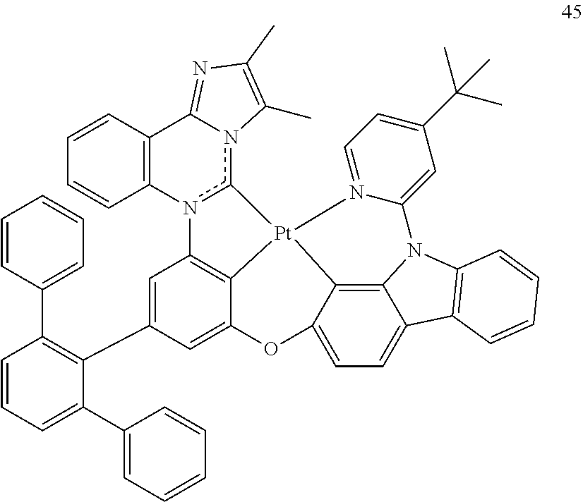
C1=C(C2=C(C3=CC=CC=C3)C=CC=C2C2=CC=CC=C2)C=C2C3=C1n1c(n4C(=NC(C)=C4C)C4=C1C=CC=C4)[Pt]31C3=C4C(=CC=C3O2)C2=C(N4C3=CC(C(C)(C)C)=CC=N31)C=CC=C2
